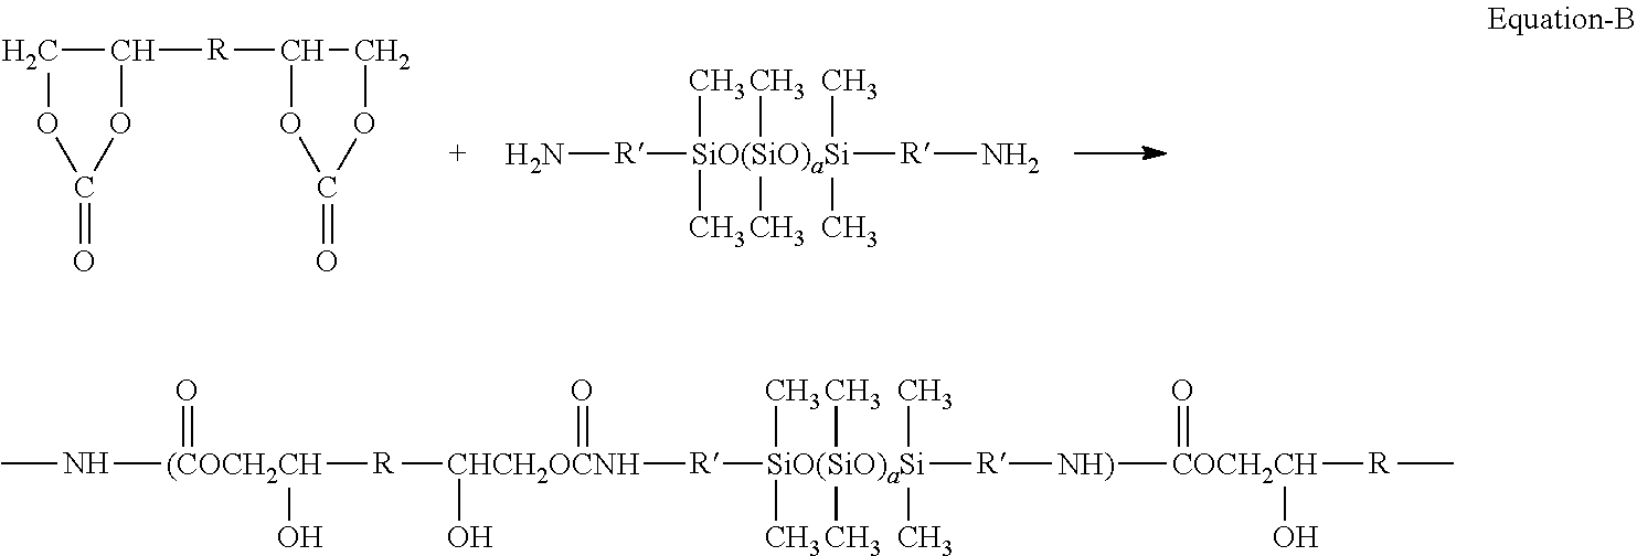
C1C([R]C2COC(=O)O2)OC(=O)O1.[R]([SiO(SiO)aSi]([R]N)(C)(C)(C)(C)(C)C)N.[R]([SiO(SiO)aSi]([R][NH)][COCH2CH](=O)([R]C)O)(C)(C)(C)(C)(C)C)[CHCH2OCNH](=O)(O)[R][(COCH2CH](O)(=O)NC
